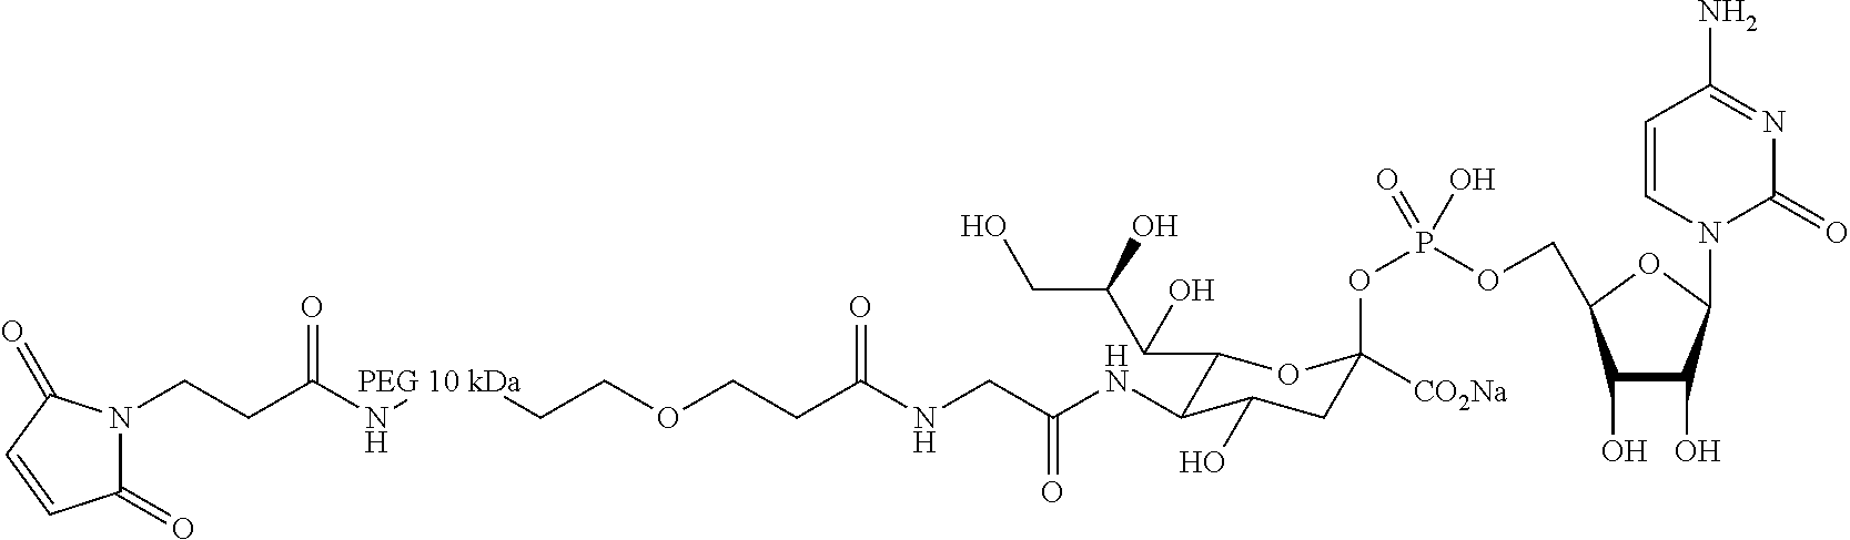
C1(=O)N(CCC(N[PEG 10 kDa]CCOCCC(NCC(NC2C(C(C(CO)O)O)OC(OP(OCC3C(O)C(O)C(N4C(=O)N=C(N)C=C4)O3)(=O)O)([CO2Na])CC2O)=O)=O)=O)C(=O)C=C1
